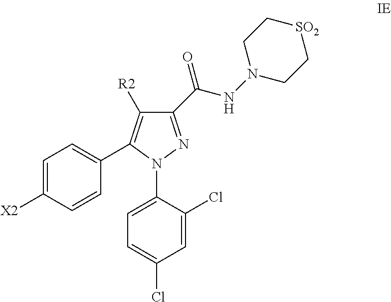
C1(C(=O)NN2CC[SO2]CC2)=NN(C2=CC=C(Cl)C=C2Cl)C(C2=CC=C([X2])C=C2)=C1[R2]
